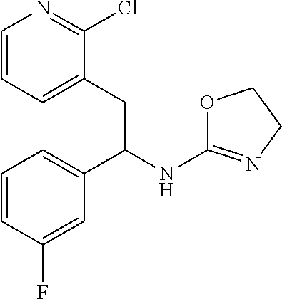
C1=CC=C(CC(C2=CC=CC(F)=C2)NC2=NCCO2)C(Cl)=N1
